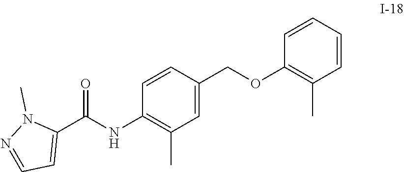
C1=CC(NC(C2=CC=NN2C)=O)=C(C)C=C1COC1=C(C)C=CC=C1
